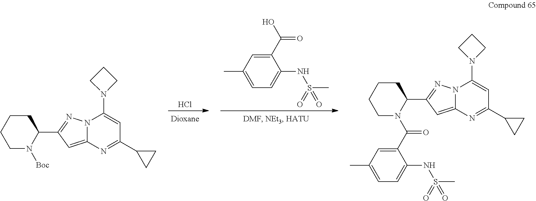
Cl.C1(C(O)=O)=CC(C)=CC=C1NS(C)(=O)=O.[Boc]N1C(C2=NN3C(=C2)N=C(C2CC2)C=C3N2CCC2)CCCC1.N1(C(C2=CC(C)=CC=C2NS(C)(=O)=O)=O)C(C2=NN3C(=C2)N=C(C2CC2)C=C3N2CCC2)CCCC1
